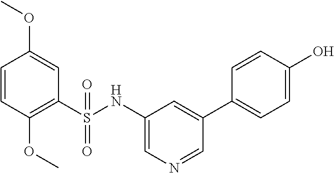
C1=CC(OC)=C(S(=O)(=O)NC2=CN=CC(C3=CC=C(O)C=C3)=C2)C=C1OC
